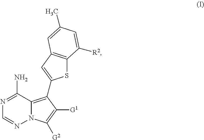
C1(N)=NC=NN2C1=C(C1=CC3=C(S1)C([R2])=CC(C)=C3)C([G1])=C2[G2]
